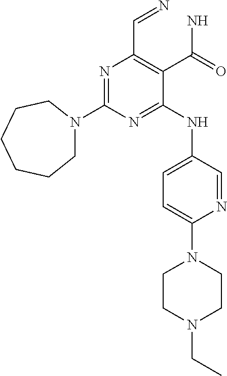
N1=C(N2CCCCCC2)N=C(NC2=CC=C(N3CCN(CC)CC3)N=C2)C(C(N)=O)=C1C=N
